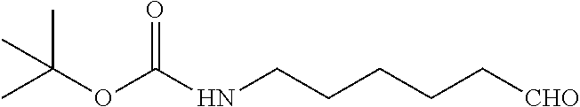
O(C(NCCCCC[CHO])=O)C(C)(C)C
